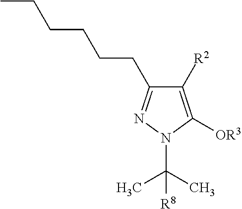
C1([R2])=C([OR3])N(C(C)(C)[R8])N=C1CCCCCC
